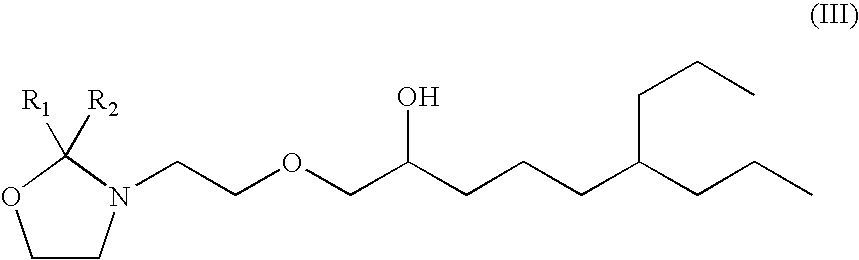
C1CN(CCOCC(CCCC(CCC)CCC)O)C([R1])([R2])O1
